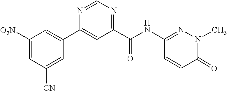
C1=C(C2=CC([O2N])=CC([CN])=C2)N=CN=C1C(NC1=NN(C)C(=O)C=C1)=O
